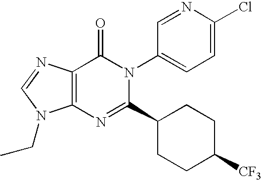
C12=C(N=C(C3CCC([CF3])CC3)N(C3=CC=C(Cl)N=C3)C1=O)N(CC)C=N2
